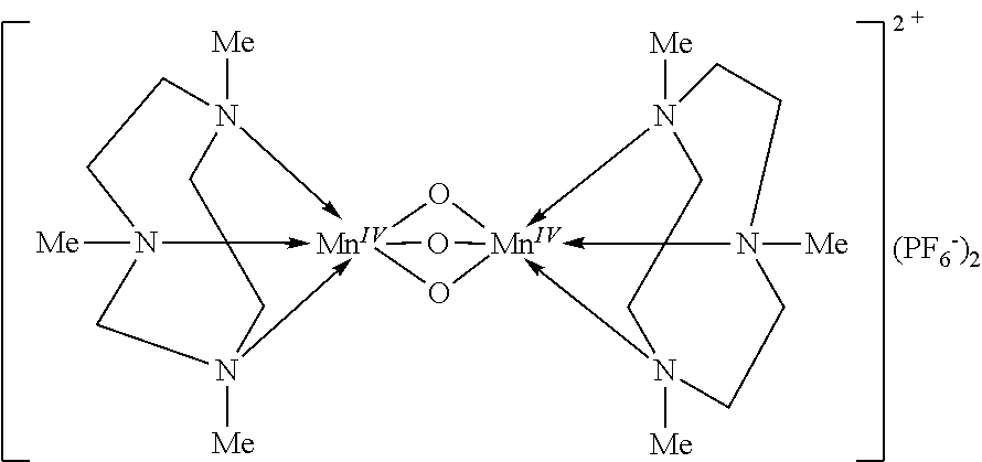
O1[Mn]234(-C56CN->2([Me])CCN5([Me])CCN->3([Me])C6)O[Mn]123(-C15CN->2([Me])CCN1([Me])CN->3([Me])C5)O4.[(PF6-)2]
